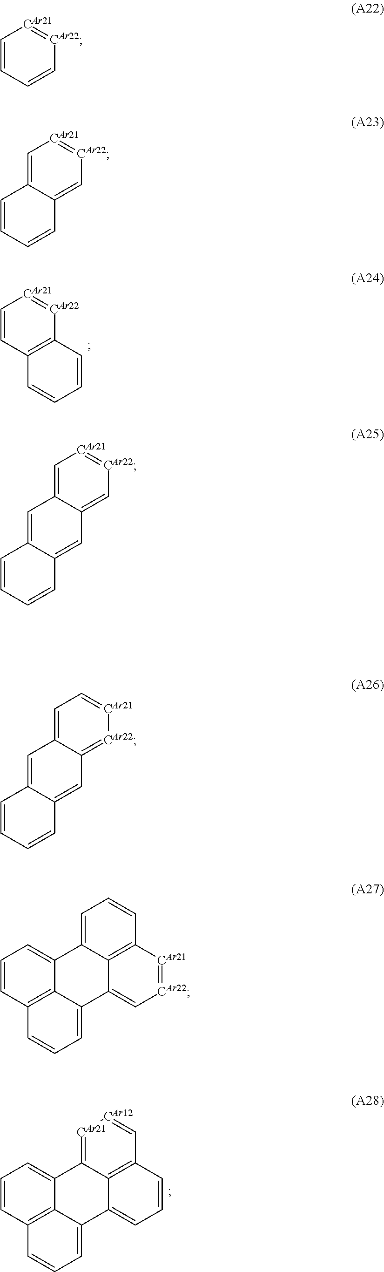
[CAr21]1=C2C3=C(C=[CAr12]1)C=CC=C3C1=CC=CC3=C1C2=CC=C3.C1=CC2=C([CAr22]=[CAr21]1)C=CC=C2.C1=CC=C[CAr22]=[CAr21]1.C1=C2C(=C[CAr22]=[CAr21]1)C=CC=C2.C1=C2C(=C[CAr22]=[CAr21]1)C=C1C(=C2)C=CC=C1.C1=C2C(=[CAr22][CAr21]=C1)C=C1C(=C2)C=CC=C1.C1=C2C3=C(C=C1)[CAr21]=[CAr22]C=C3C1=CC=CC3=C1C2=CC=C3
